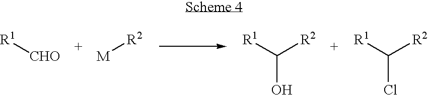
[R1][CHO].[R2][M].[R2]C([R1])O.[R2]C([R1])Cl
